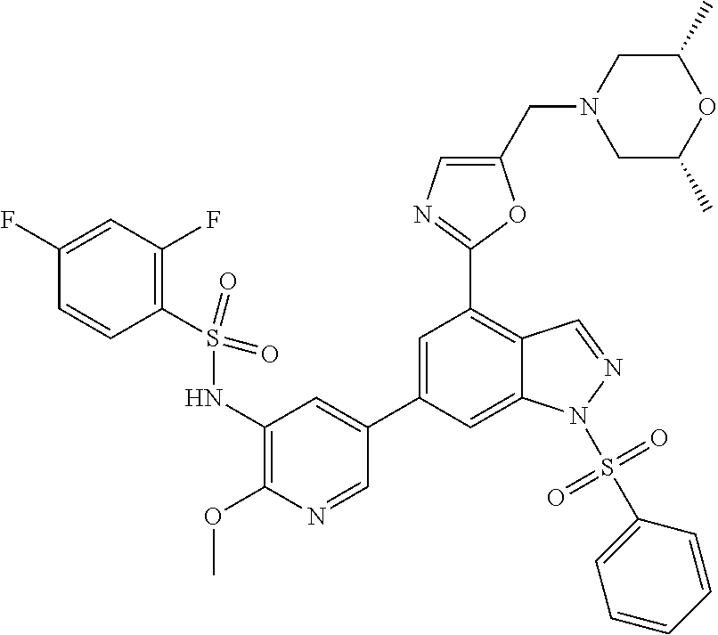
C1(CN2CC(C)OC(C)C2)=CN=C(C2=C3C(=CC(C4=CC(NS(C5=C(F)C=C(F)C=C5)(=O)=O)=C(OC)N=C4)=C2)N(S(C2=CC=CC=C2)(=O)=O)N=C3)O1
